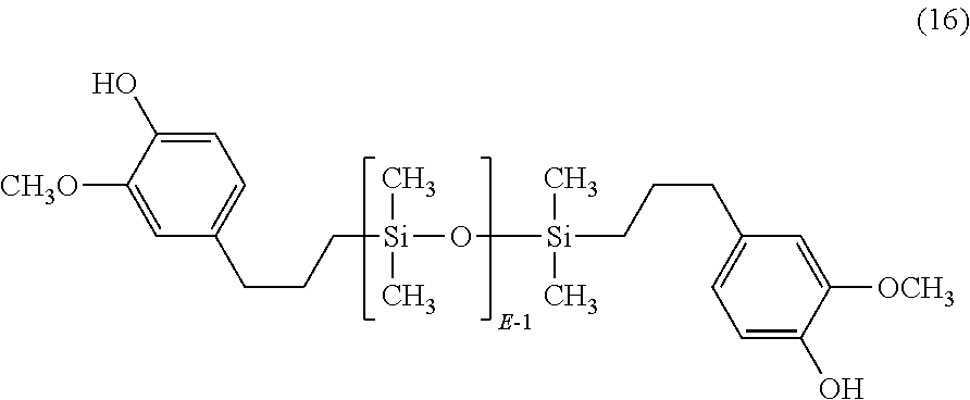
C1([CH3O])=CC(CCC[Si](O[Si](CCCC2=CC=C(O)C([OCH3])=C2)(C)C)(C)C)=CC=C1O
